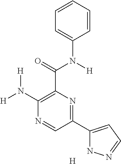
C1=CC=CC(N(C(C2=C(N([H])[H])N=CC(C3=CC=NN3)=N2)=O)[H])=C1.[H]
